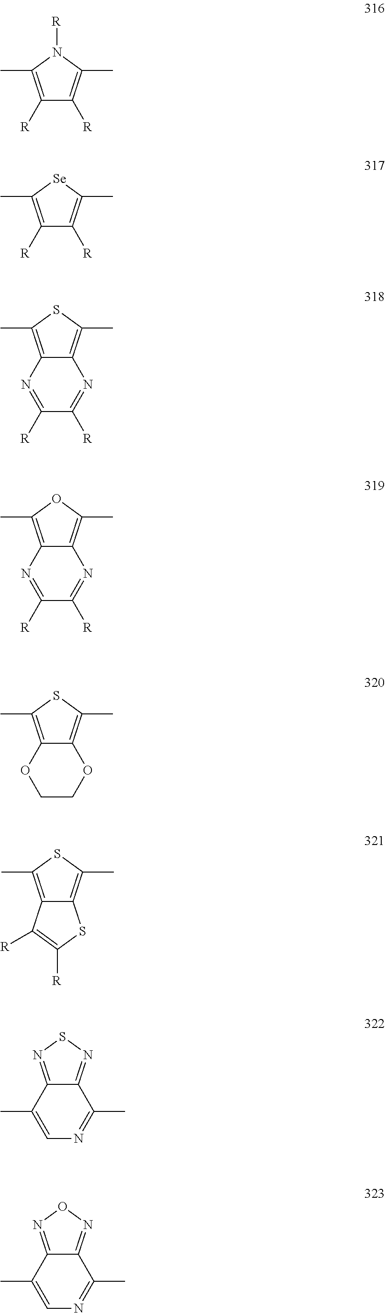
C12=C(C)SC(C)=C1N=C([R])C([R])=N2.C12=C(C)SC(C)=C1OCCO2.C12=NSN=C1C(C)=CN=C2C.C1([R])=C(C)N([R])C(C)=C1[R].C1([R])=C(C)[Se]C(C)=C1[R].C12=C(C)OC(C)=C1N=C([R])C([R])=N2.C12=C(C)SC(C)=C1C([R])=C([R])S2.C12=NON=C1C(C)=CN=C2C
